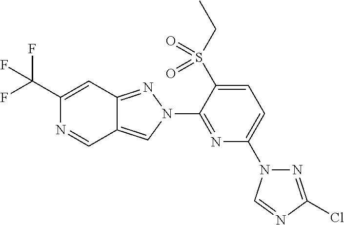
C1(C(F)(F)F)=CC2=NN(C3=NC(N4N=C(Cl)N=C4)=CC=C3S(CC)(=O)=O)C=C2C=N1
